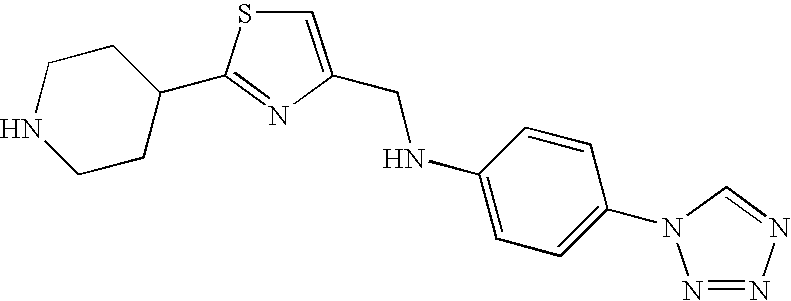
C1=C(CNC2=CC=C(N3N=NN=C3)C=C2)N=C(C2CCNCC2)S1
